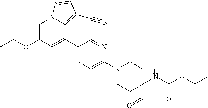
C1=C(OCC)C=C(C2=CC=C(N3CCC(NC(CC(C)C)=O)(C=O)CC3)N=C2)C2=C(C#N)C=NN12
